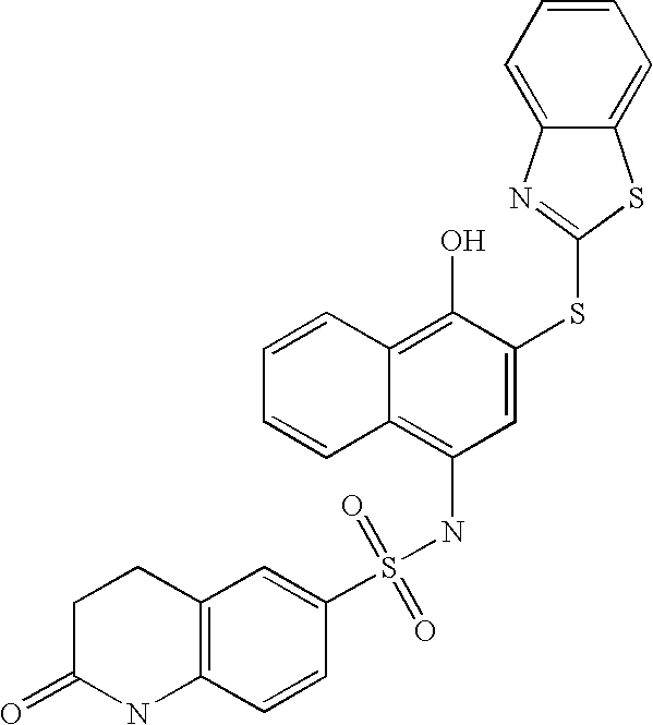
C1=CC=CC2=C(O)C(SC3=NC4=CC=CC=C4S3)=CC(NS(C3=CC4=C(C=C3)NC(=O)CC4)(=O)=O)=C12
